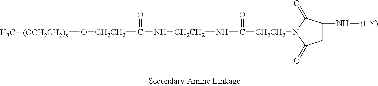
C([CH2CH2]N1C(=O)CC(N[(LY)])C1=O)(N[CH2CH2]NC([CH2CH2]O[(OCH2CH2)n]C)=O)=O
